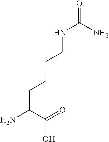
C(CC(N)C(=O)O)CCNC(=O)N
